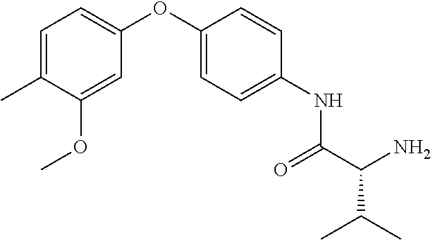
C1=C(C)C(OC)=CC(OC2=CC=C(NC(C(N)C(C)C)=O)C=C2)=C1
